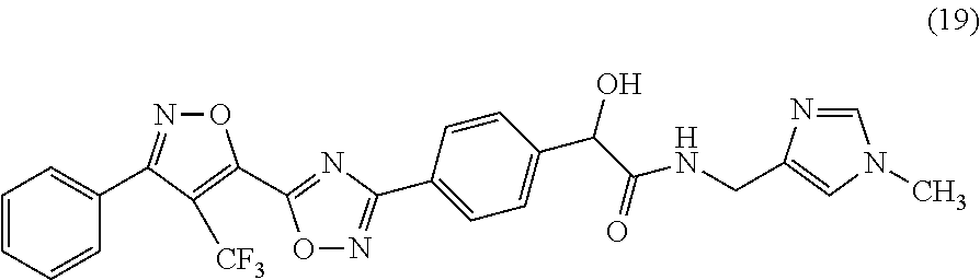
O1N=C(C2=CC=CC=C2)C([CF3])=C1C1=NC(C2=CC=C(C(C(NCC3=CN(C)C=N3)=O)O)C=C2)=NO1
